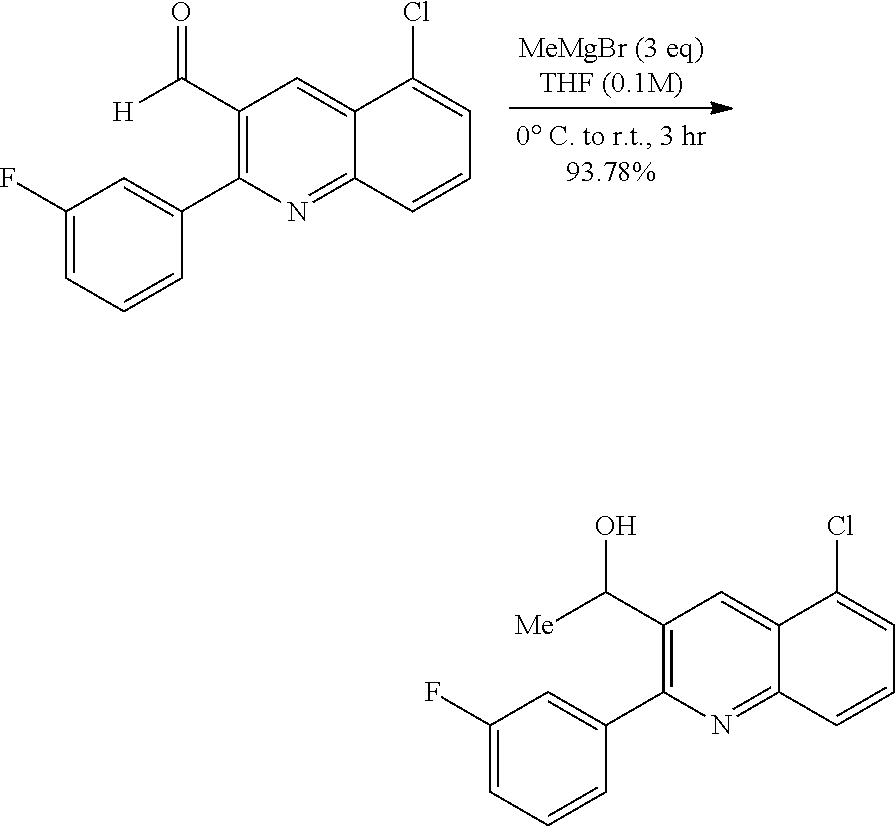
C1(C2=CC(F)=CC=C2)=C(C([H])=O)C=C2C(=N1)C=CC=C2Cl.C1(C2=CC(F)=CC=C2)=C(C([Me])O)C=C2C(=N1)C=CC=C2Cl
